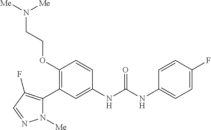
C1(OCCN([Me])[Me])=C(C2=C(F)C=NN2[Me])C=C(NC(=O)NC2=CC=C(F)C=C2)C=C1
